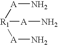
[A](N)[R1]([A]N)[A]N
